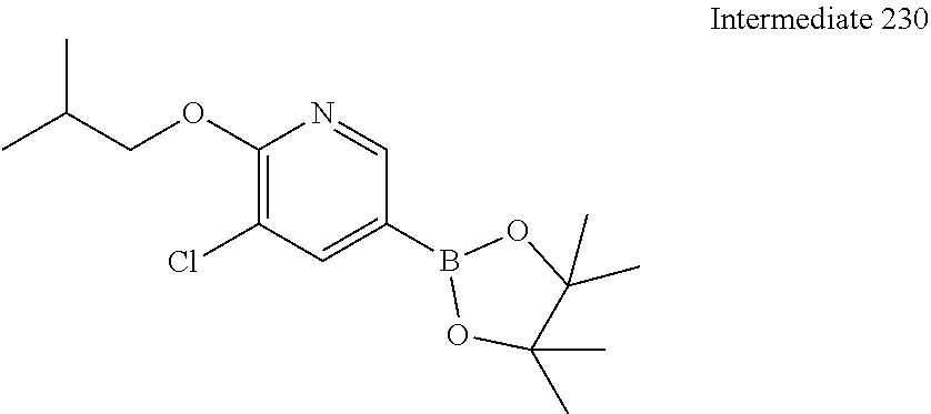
C1(B2OC(C)(C)C(C)(C)O2)=CC(Cl)=C(OCC(C)C)N=C1
